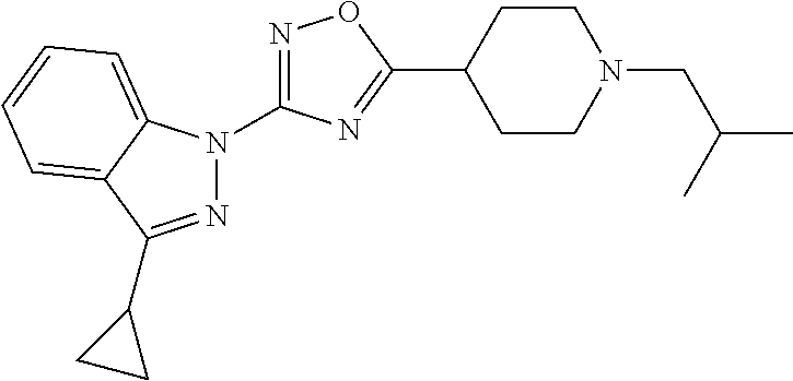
N1=C(N2N=C(C3CC3)C3=CC=CC=C23)N=C(C2CCN(CC(C)C)CC2)O1
